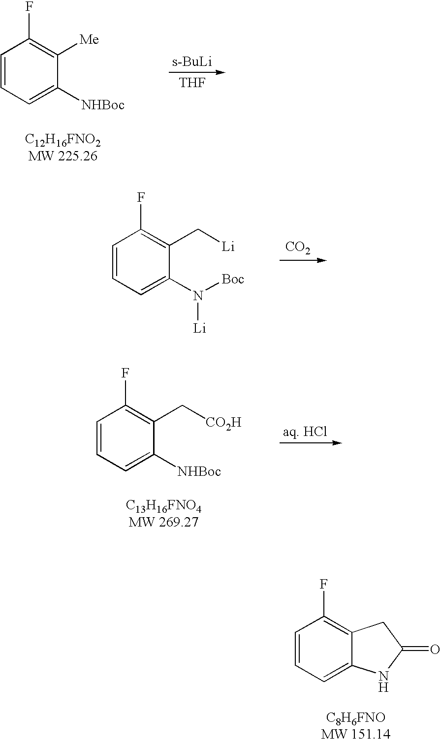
C1=CC=C2C(=C1F)CC(=O)N2.C1=CC=C([NHBoc])C([Me])=C1F.[s-BuLi].[THF].C1=CC=C(N([Li])[Boc])C(C[Li])=C1F.[CO2].C1=CC=C([NHBoc])C(C[CO2H])=C1F
